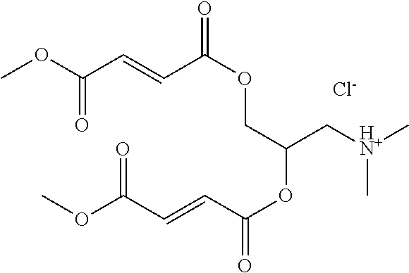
COC(C=CC(OCC(OC(=O)C=CC(OC)=O)C[HN+](C)C)=O)=O.[Cl-]
